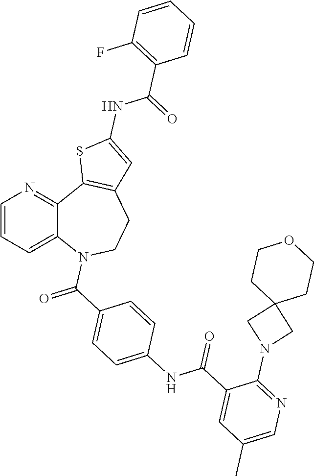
C12=CC=CN=C1C1=C(CCN2C(C2=CC=C(NC(C3=CC(C)=CN=C3N3CC4(C3)CCOCC4)=O)C=C2)=O)C=C(NC(C2=C(F)C=CC=C2)=O)S1
